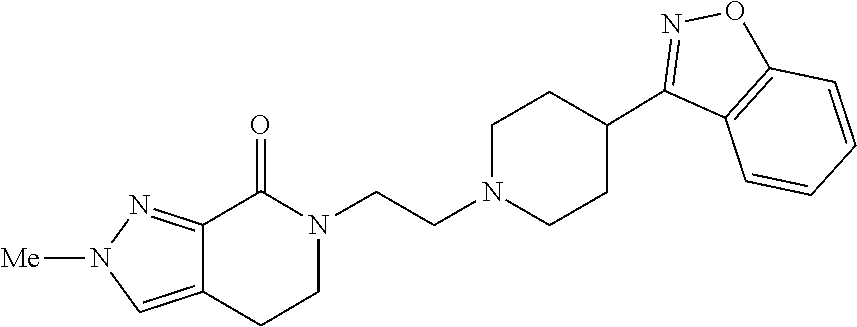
N1(CCN2CCC(C3=NOC4=C3C=CC=C4)CC2)C(=O)C2=NN([Me])C=C2CC1
